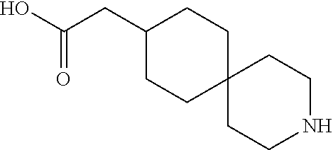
C12(CCNCC1)CCC(CC(O)=O)CC2
